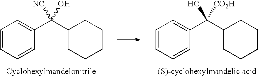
C1=CC=CC(C(C2CCCCC2)(O)[NC])=C1.C1=CC=CC(C(C2CCCCC2)([CO2H])O)=C1
